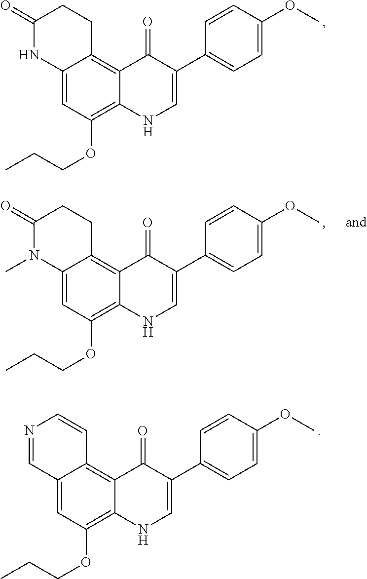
C12=CC(OCCC)=C3C(=C1CCC(=O)N2)C(=O)C(C1=CC=C(OC)C=C1)=CN3.C12=CC(OCCC)=C3C(=C1C=CN=C2)C(=O)C(C1=CC=C(OC)C=C1)=CN3.C12=CC(OCCC)=C3C(=C1CCC(=O)N2C)C(=O)C(C1=CC=C(OC)C=C1)=CN3
